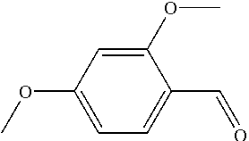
C1(OC)=CC(OC)=CC=C1C=O
